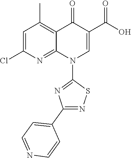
C12=C(C)C=C(Cl)N=C1N(C1=NC(C3=CC=NC=C3)=NS1)C=C(C(=O)O)C2=O
